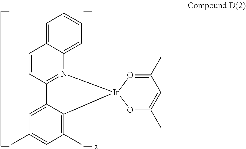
C1=CC2=N(C3=CC=CC=C13)[Ir]1(C3=C(C)C=C(C)C=C23)OC(C)=CC(C)=O1
